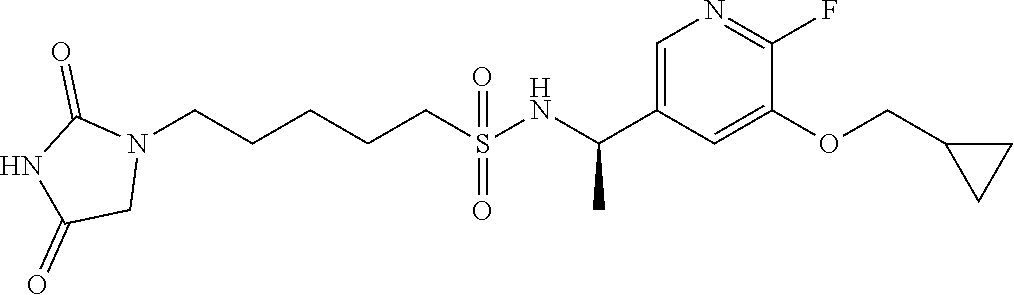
N1(CCCCCS(NC(C2=CN=C(F)C(OCC3CC3)=C2)C)(=O)=O)C(=O)NC(=O)C1
